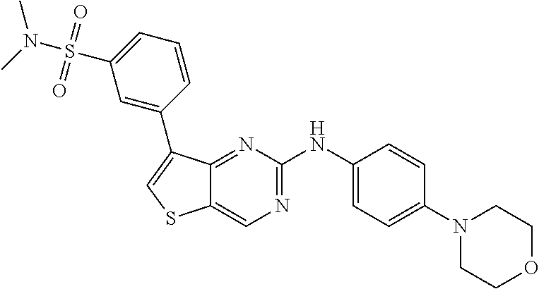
C1(N2CCOCC2)=CC=C(NC2=NC=C3C(=N2)C(C2=CC(S(N(C)C)(=O)=O)=CC=C2)=CS3)C=C1
